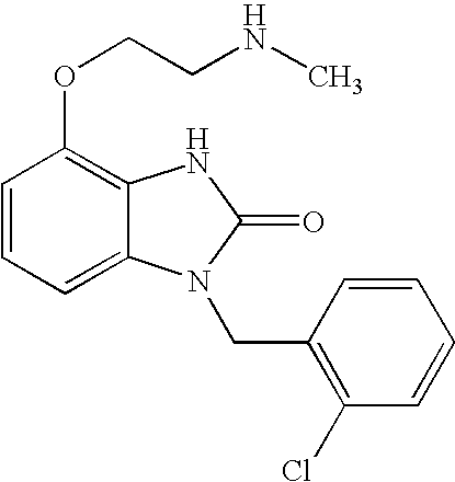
C1=CC=C2C(=C1OCCNC)NC(=O)N2CC1=C(Cl)C=CC=C1
